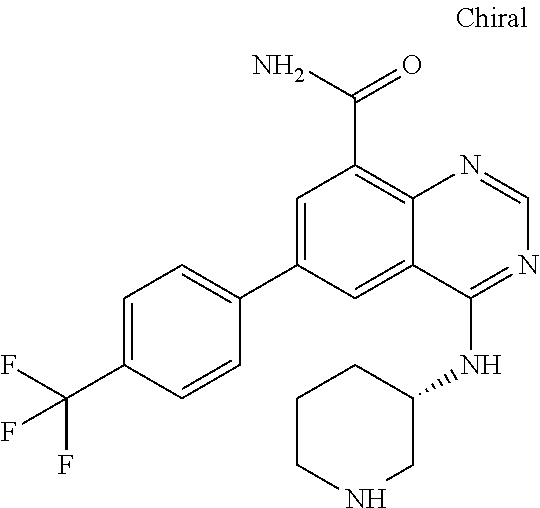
C1=C(C2=CC=C(C(F)(F)F)C=C2)C=C2C(=C1C(=O)N)N=CN=C2NC1CCCNC1
